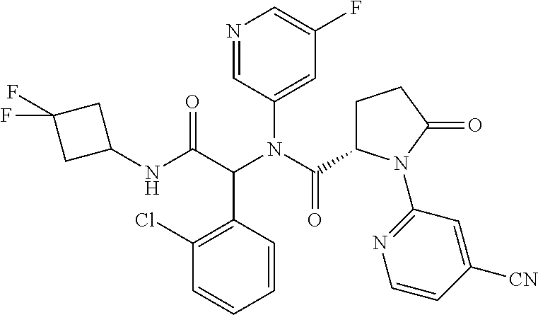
C1(Cl)=C(C(C(NC2CC(F)(F)C2)=O)N(C(C2CCC(=O)N2C2=NC=CC([CN])=C2)=O)C2=CC(F)=CN=C2)C=CC=C1
